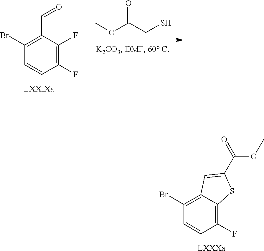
C1(F)=C2C(=C(Br)C=C1)C=C(C(=O)OC)S2.[LXXXa].O(C(CS)=O)C.C1(F)=C(F)C(C=O)=C(Br)C=C1.[LXXIXa]
